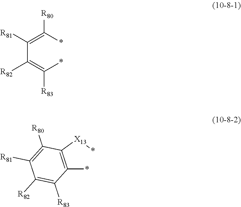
*C(=C(C(=C(*)[R80])[R81])[R82])[R83].C1(*)=C([X13]*)C([R80])=C([R81])C([R82])=C1[R83]
